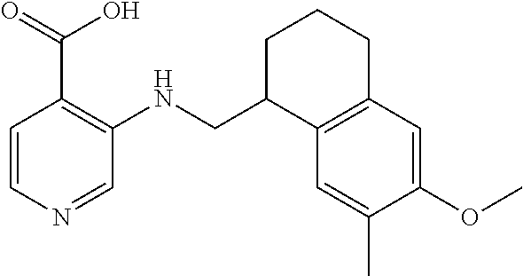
C1=C(C)C(OC)=CC2=C1C(CNC1=C(C(O)=O)C=CN=C1)CCC2
